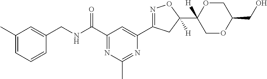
C1(C)=CC=CC(CNC(C2=NC(C)=NC(C3=NOC(C4([H])COC(CO)CO4)([H])C3)=C2)=O)=C1
